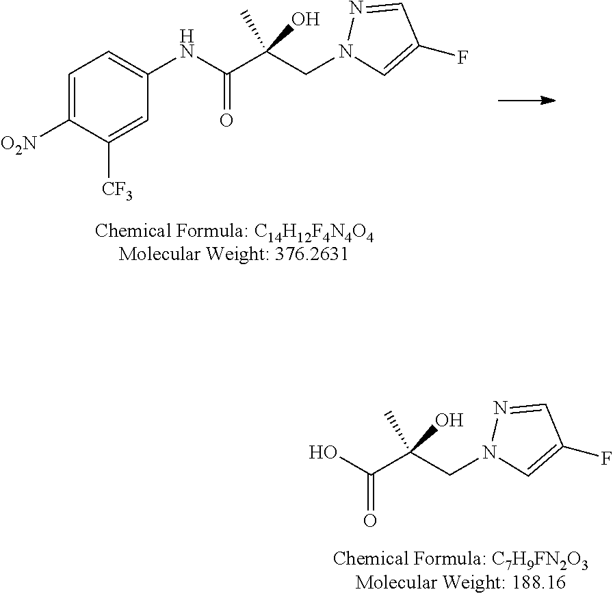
N(C(C(CN1C=C(F)C=N1)(C)O)=O)C1=CC=C([O2N])C([CF3])=C1.OC(C(CN1C=C(F)C=N1)(C)O)=O
